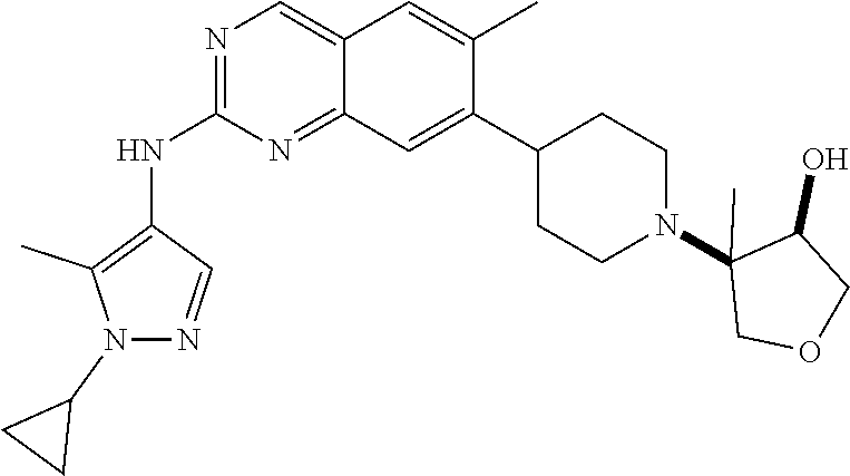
C12=NC(NC3=C(C)N(C4CC4)N=C3)=NC=C1C=C(C)C(C1CCN(C3(C)C(O)COC3)CC1)=C2
